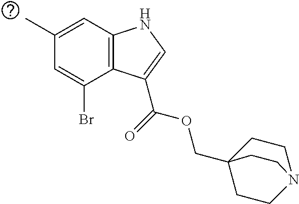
C12=C(C=C(C)C=C1Br)NC=C2C(=O)OCC12CCN(CC1)CC2
